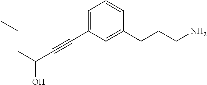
C1=C(C#CC(CCC)O)C=C(CCCN)C=C1
